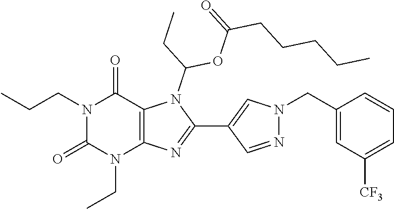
N1(CCC)C(=O)N(CC)C2=C(C1=O)N(C(OC(CCCCC)=O)CC)C(C1=CN(CC3=CC([CF3])=CC=C3)N=C1)=N2
